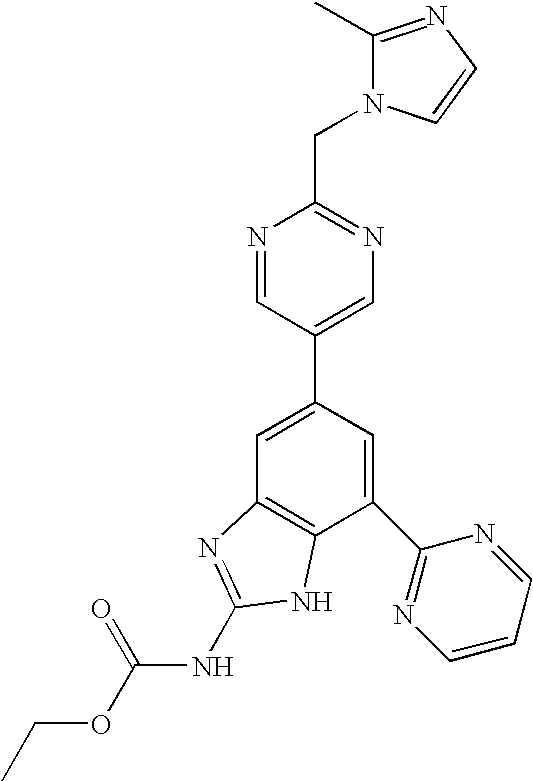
N1=CC(C2=CC3=C(C(C4=NC=CC=N4)=C2)NC(NC(OCC)=O)=N3)=CN=C1CN1C(C)=NC=C1
